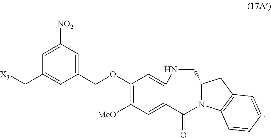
C1(COC2=C([MeO])C=C3C(=C2)NCC2N(C3=O)C3=C(C2)C=CC=C3)=CC([NO2])=CC(C[X3])=C1
